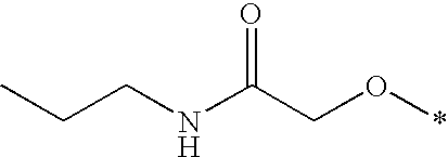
CCCNC(CO*)=O
